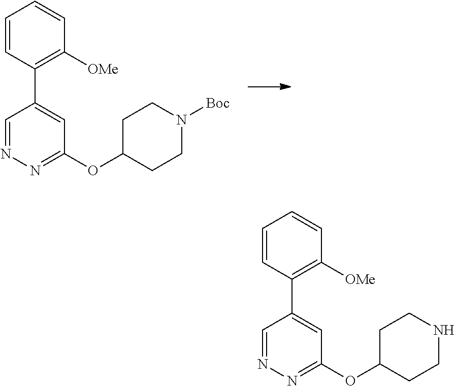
C1=NN=C(OC2CCN([Boc])CC2)C=C1C1=C([OMe])C=CC=C1.C1=NN=C(OC2CCNCC2)C=C1C1=C([OMe])C=CC=C1
